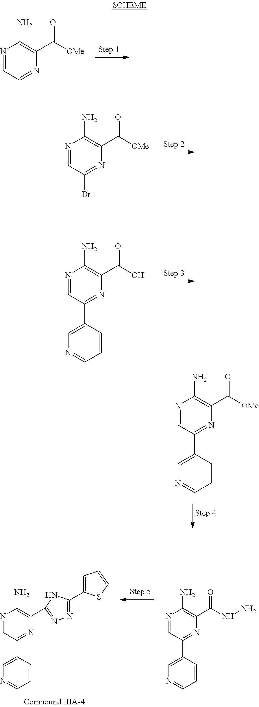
C(C1=C(N)N=CC=N1)([OMe])=O.C(C1=C(N)N=CC(Br)=N1)([OMe])=O.C(C1=C(N)N=CC(C2=CN=CC=C2)=N1)(O)=O.C(C1=C(N)N=CC(C2=CN=CC=C2)=N1)([OMe])=O.C1=C(C2=NN=C(C3=C(N)N=CC(C4=CN=CC=C4)=N3)N2)SC=C1.C(C1=C(N)N=CC(C2=CN=CC=C2)=N1)(NN)=O
